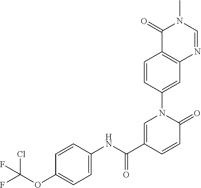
C1=C(C(NC2=CC=C(OC(F)(Cl)F)C=C2)=O)C=CC(=O)N1C1=CC2=C(C=C1)C(=O)N(C)C=N2
